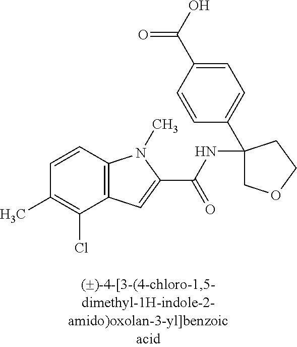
C1=CC2=C(C(Cl)=C1C)C=C(C(=O)NC1(C3=CC=C(C(=O)O)C=C3)COCC1)N2C
